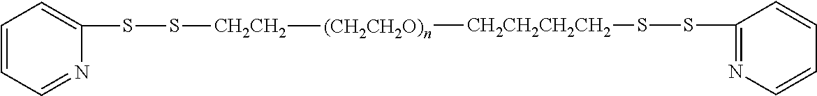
[(CH2CH2O)n]([CH2CH2CH2CH2]SSC1=NC=CC=C1)[CH2CH2]SSC1=CC=CC=N1
